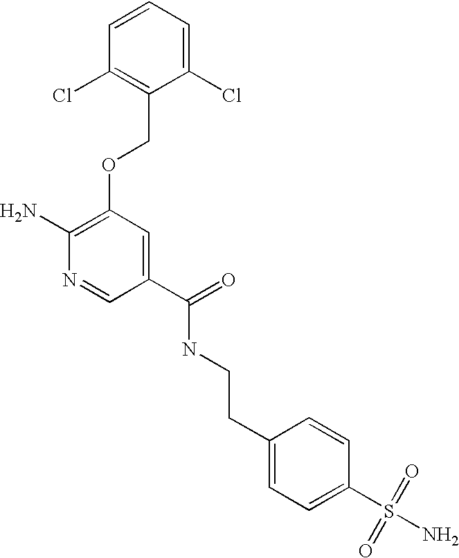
C(NC(C1=CC(OCC2=C(Cl)C=CC=C2Cl)=C(N)N=C1)=O)CC1=CC=C(S(N)(=O)=O)C=C1
